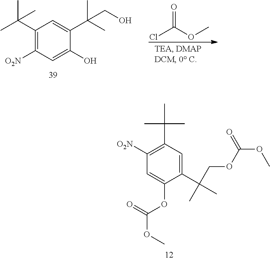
C1([O2N])=C(C(C)(C)C)C=C(C(C)(COC(OC)=O)C)C(OC(OC)=O)=C1.C1(C(C)(C)C)=C([O2N])C=C(O)C(C(CO)(C)C)=C1.ClC(OC)=O
